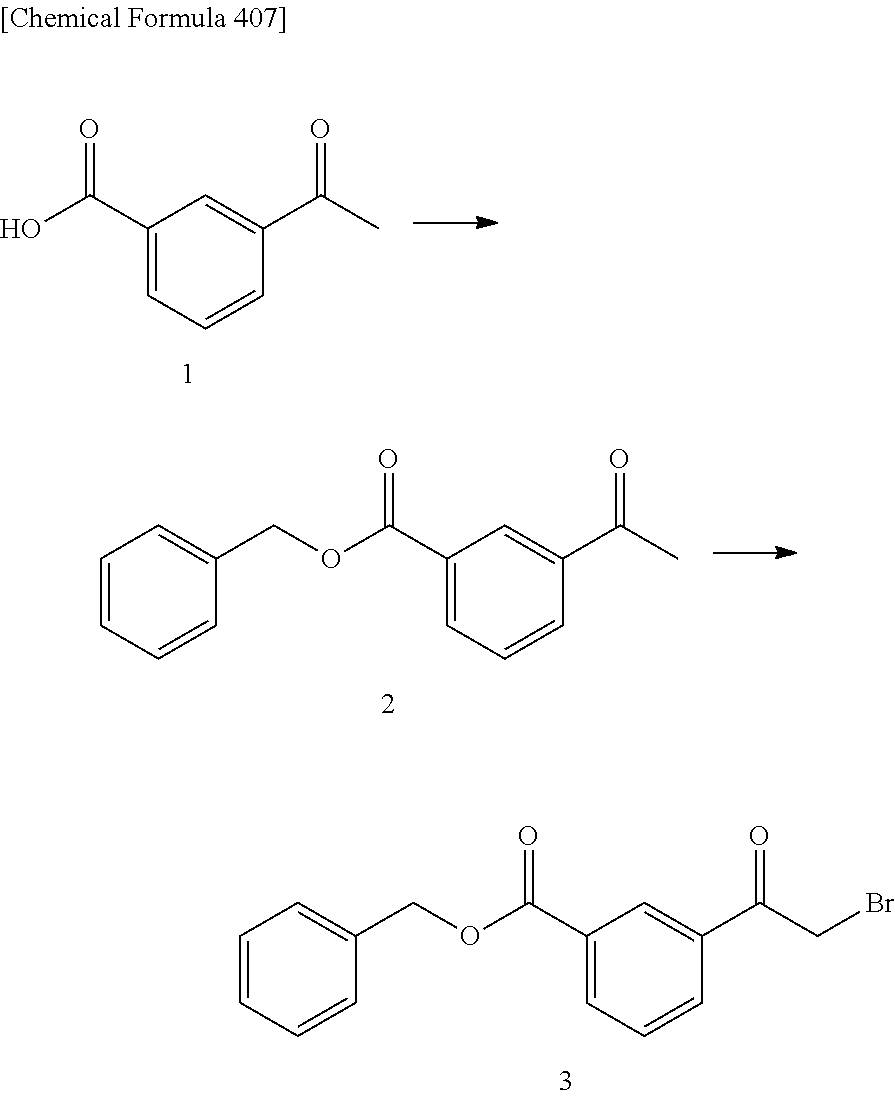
C1(C(O)=O)=CC=CC(C(C)=O)=C1.C1(C(OCC2=CC=CC=C2)=O)=CC=CC(C(C)=O)=C1.C1(C(OCC2=CC=CC=C2)=O)=CC=CC(C(CBr)=O)=C1
